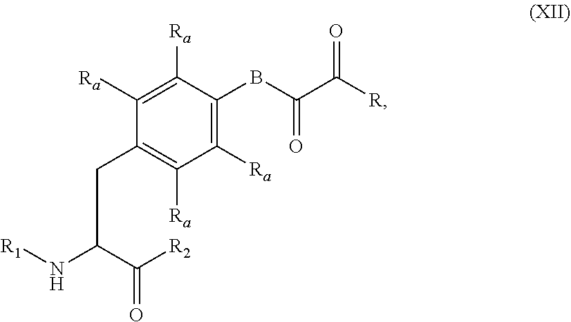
C1([Ra])=C([Ra])C(CC(N[R1])C([R2])=O)=C([Ra])C([Ra])=C1BC(C([R])=O)=O
